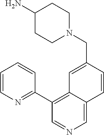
C1(C2=NC=CC=C2)=C2C(=CN=C1)C=CC(CN1CCC(N)CC1)=C2
